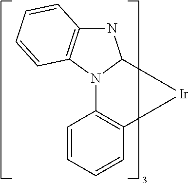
C1=CC=CC2=C1N1C3=C(NC1[Ir]2)C=CC=C3
